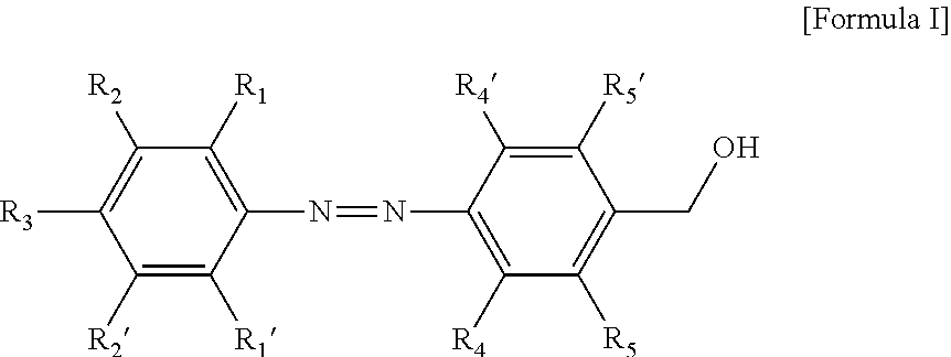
C1([R2])=C([R1])C(N=NC2=C([R4])C([R5])=C(CO)C([R5])=C2[R4])=C([R1])C([R2])=C1[R3]
